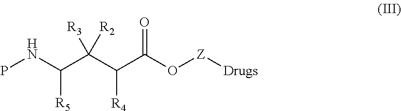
PNC(C(C(C(O[Z][Drugs])=O)[R4])([R3])[R2])[R5]
